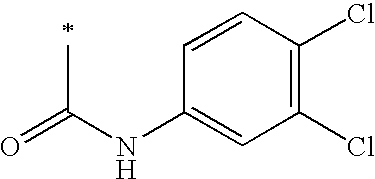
O=C(NC1=CC(Cl)=C(Cl)C=C1)C
